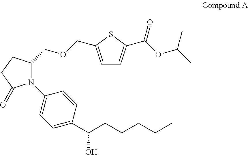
N1(C2=CC=C(C(CCCCC)O)C=C2)C(COCC2=CC=C(C(OC(C)C)=O)S2)CCC1=O
